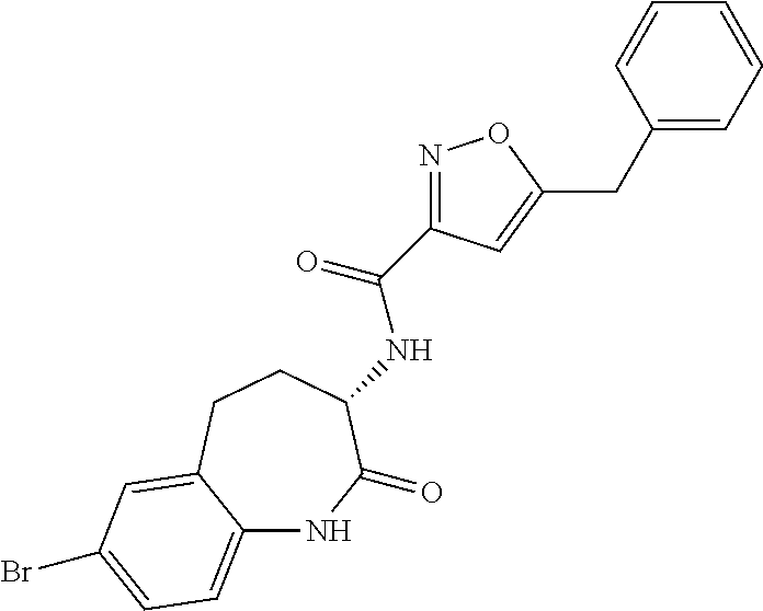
N(C(=O)C1=NOC(CC2=CC=CC=C2)=C1)C1C(=O)NC2=CC=C(Br)C=C2CC1
